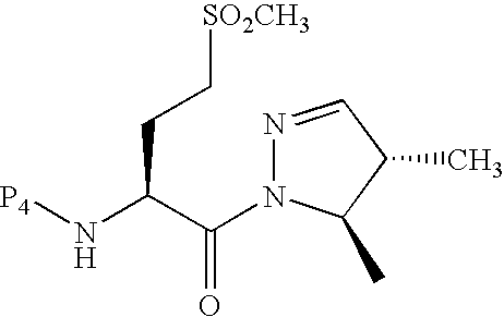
N1=CC(C)C(C)N1C(C(N[P4])CC[SO2CH3])=O
